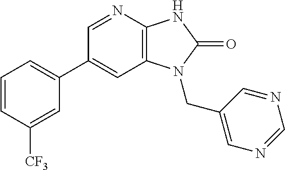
C1(C2=CC=CC([CF3])=C2)=CC2=C(N=C1)NC(=O)N2CC1=CN=CN=C1
